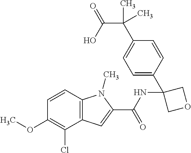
C12=C(C=CC(OC)=C1Cl)N(C)C(C(NC1(C3=CC=C(C(C(=O)O)(C)C)C=C3)COC1)=O)=C2
